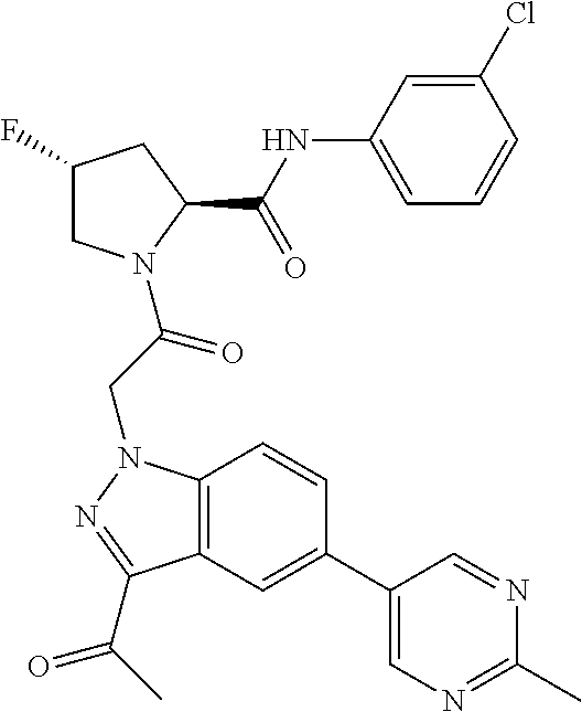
C1(NC(C2CC(F)CN2C(CN2C3=C(C(C(C)=O)=N2)C=C(C2=CN=C(C)N=C2)C=C3)=O)=O)=CC=CC(Cl)=C1
